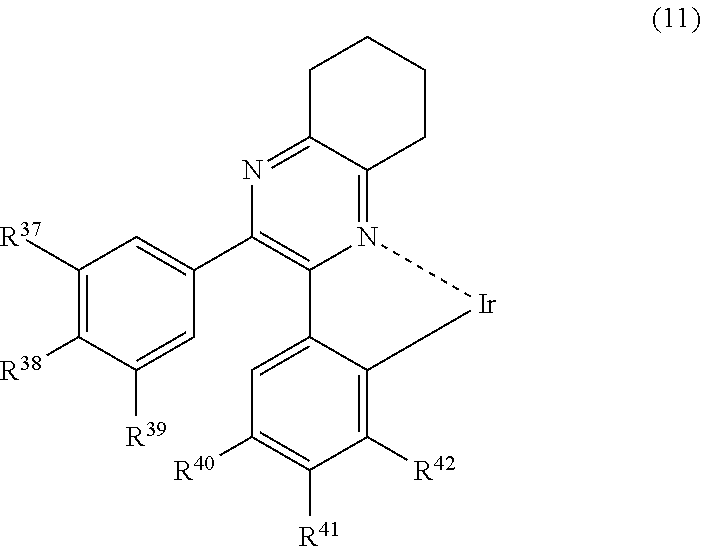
C1([R37])=C([R38])C([R39])=CC(C2=C3N(=C4C(=N2)CCCC4)[Ir]C2=C([R42])C([R41])=C([R40])C=C32)=C1
